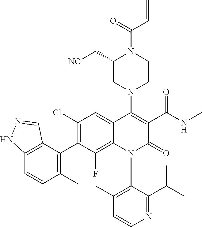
C1=CN=C(C(C)C)C(N2C(=O)C(C(NC)=O)=C(N3CC(C[NC])N(C(=O)C=C)CC3)C3=CC(Cl)=C(C4=C(C)C=CC5=C4C=NN5)C(F)=C23)=C1C
